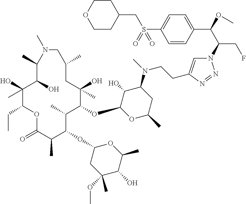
C1(O)(C)C(CC)OC(=O)C(C)C(OC2CC(OC)(C)C(O)C(C)O2)C(C)C(OC2OC(C)CC(N(C)CCC3=CN(C(C(OC)C4=CC=C(S(=O)(CC5CCOCC5)=O)C=C4)CF)N=N3)C2O)C(O)(C)CC(C)CN(C)C(C)C1O
